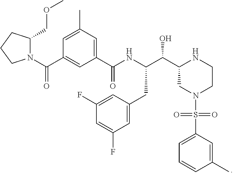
C1=C(C)C=C(C(NC(C(C2CN(S(=O)(=O)C3=CC=CC(C)=C3)CCN2)O)CC2=CC(F)=CC(F)=C2)=O)C=C1C(N1C(COC)CCC1)=O
